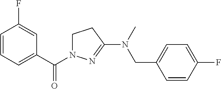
C1=CC=C(C(=O)N2CCC(N(CC3=CC=C(F)C=C3)C)=N2)C=C1F
